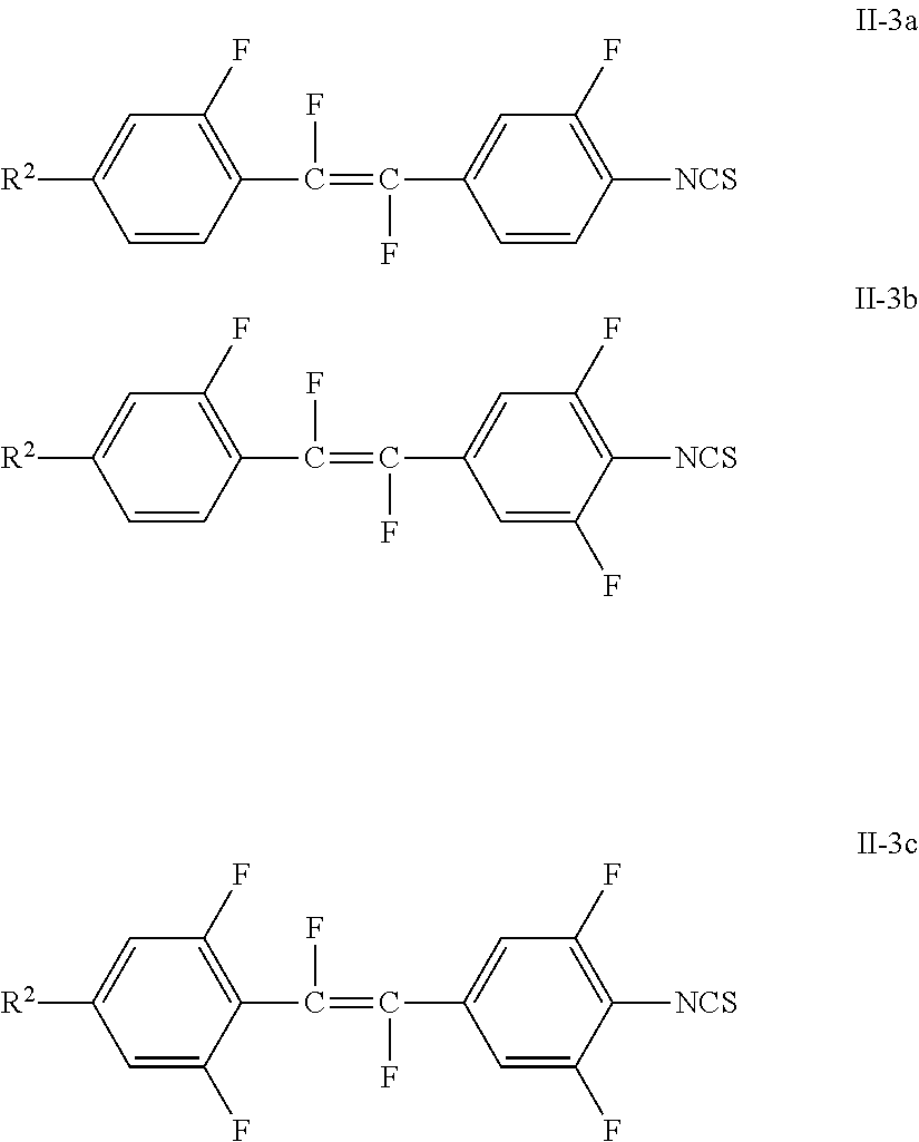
C1=CC(C(=C(C2=CC(F)=C([NCS])C=C2)F)F)=C(F)C=C1[R2].C1=CC(C(F)=C(C2=CC(F)=C([NCS])C(F)=C2)F)=C(F)C=C1[R2].C1=C(F)C(C(F)=C(C2=CC(F)=C([NCS])C(F)=C2)F)=C(F)C=C1[R2]
